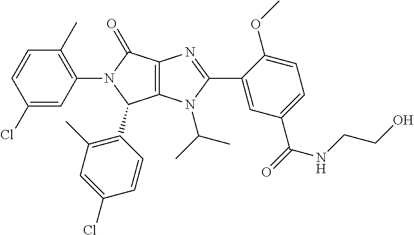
C1(Cl)=CC(N2C(C3=C(C)C=C(Cl)C=C3)C3=C(C2=O)N=C(C2=CC(C(NCCO)=O)=CC=C2OC)N3C(C)C)=C(C)C=C1
